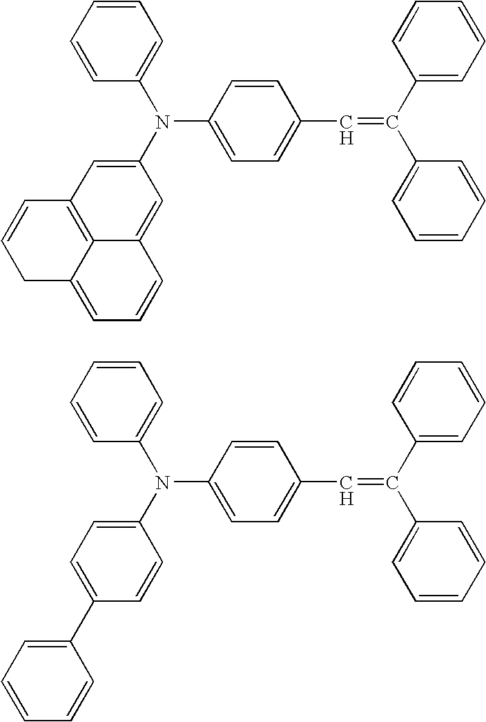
C1=CC=CC(N(C2=CC3=C4C(=C2)C=CC=C4CC=C3)C2=CC=C(C=C(C3=CC=CC=C3)C3=CC=CC=C3)C=C2)=C1.C1=CC=CC(N(C2=CC=C(C3=CC=CC=C3)C=C2)C2=CC=C(C=C(C3=CC=CC=C3)C3=CC=CC=C3)C=C2)=C1
